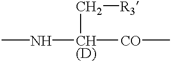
CN[CH(D)]([CO]C)C[R3]
